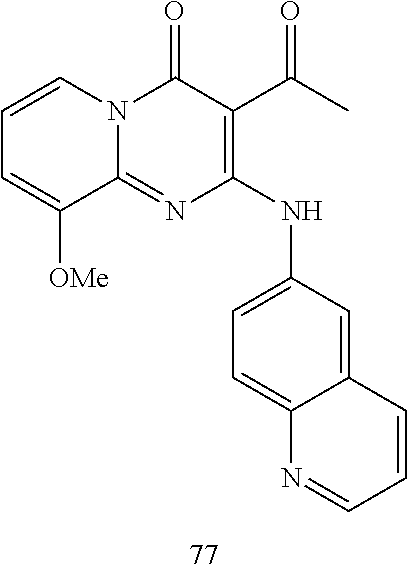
C1=CC=C([OMe])C2=NC(NC3=CC=C4C(=C3)C=CC=N4)=C(C(C)=O)C(=O)N12
